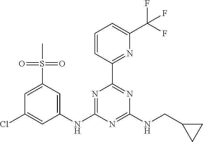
C1=CC(C2=NC(NCC3CC3)=NC(NC3=CC(S(C)(=O)=O)=CC(Cl)=C3)=N2)=NC(C(F)(F)F)=C1
